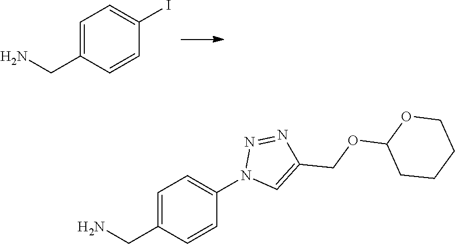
C1=C(CN)C=CC(I)=C1.C1=C(CN)C=CC(N2C=C(COC3CCCCO3)N=N2)=C1
